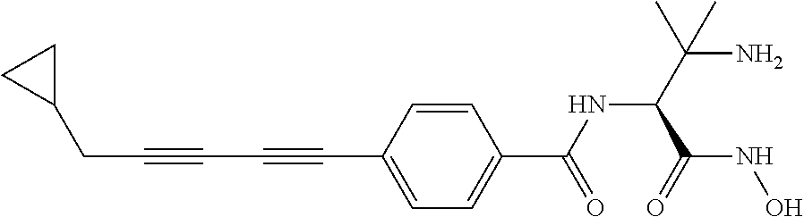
C(C#CC#CC1=CC=C(C(=O)NC(C(NO)=O)C(N)(C)C)C=C1)C1CC1
